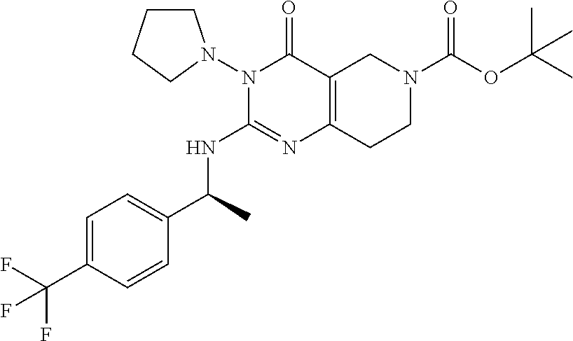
N1(N2CCCC2)C(NC(C)C2=CC=C(C(F)(F)F)C=C2)=NC2=C(C1=O)CN(C(OC(C)(C)C)=O)CC2
